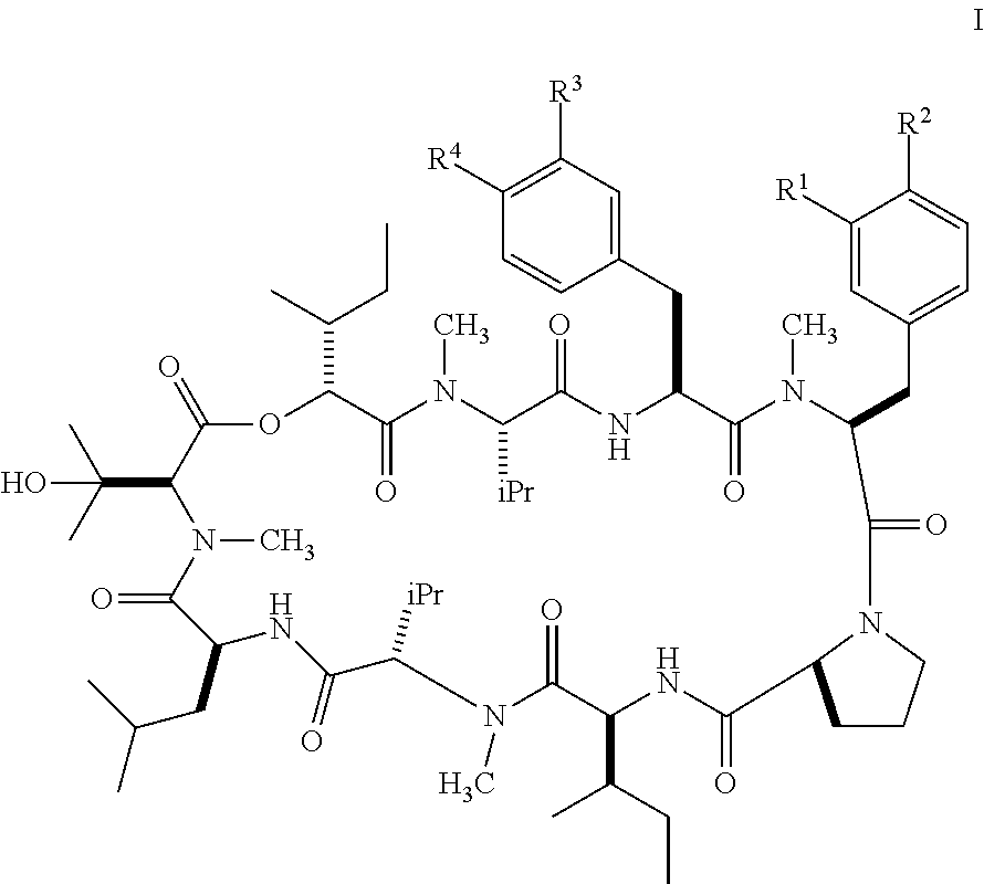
O1C(C(C)CC)C(=O)N(C)C([iPr])C(=O)NC(CC2=CC([R3])=C([R4])C=C2)C(=O)N(C)C(CC2=CC=C([R2])C([R1])=C2)C(=O)N2CCCC2C(=O)NC(C(CC)C)C(=O)N(C)C([iPr])C(=O)NC(CC(C)C)C(=O)N(C)C(C(C)(C)O)C1=O
